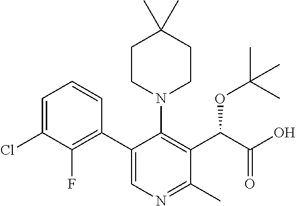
C1CN(C2=C(C(C(=O)O)OC(C)(C)C)C(C)=NC=C2C2=C(F)C(Cl)=CC=C2)CCC1(C)C
